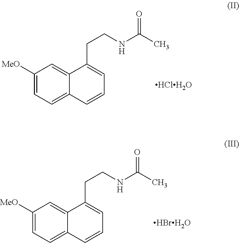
C1([MeO])=CC=C2C(=C1)C(CCNC(C)=O)=CC=C2.[HClH2O].C1([MeO])=CC=C2C(=C1)C(CCNC(C)=O)=CC=C2.[HBrH2O]
